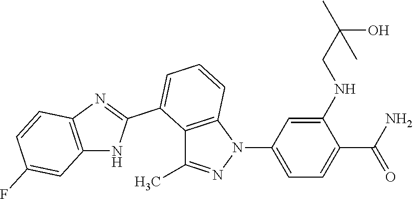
C12=C(N(C3=CC=C(C(N)=O)C(NCC(C)(O)C)=C3)N=C1C)C=CC=C2C1=NC2=C(N1)C=C(F)C=C2
